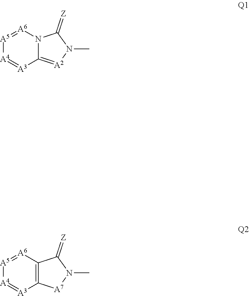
[A5]1=[A6]N2C(=[A2]N(C)C2=[Z])[A3]=[A4]1.[A5]1=[A6]C2=C([A3]=[A4]1)[A7]N(C)C2=[Z]
